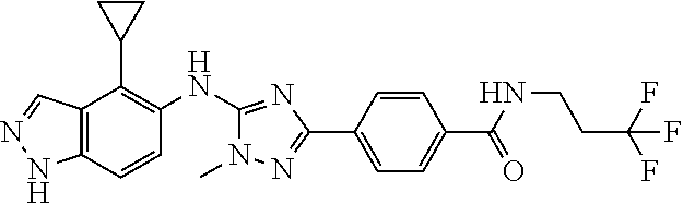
C12=C(C=CC(NC3=NC(C4=CC=C(C(=O)NCCC(F)(F)F)C=C4)=NN3C)=C1C1CC1)NN=C2
